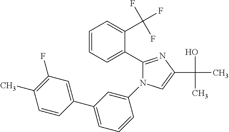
C1(C2=CC=CC=C2C(F)(F)F)=NC(C(O)(C)C)=CN1C1=CC(C2=CC(F)=C(C)C=C2)=CC=C1
